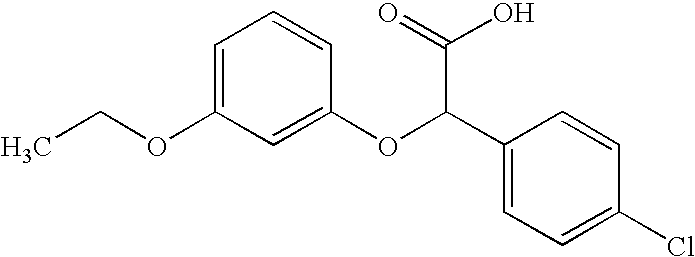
C1=C(OCC)C=C(OC(C2=CC=C(Cl)C=C2)C(=O)O)C=C1
